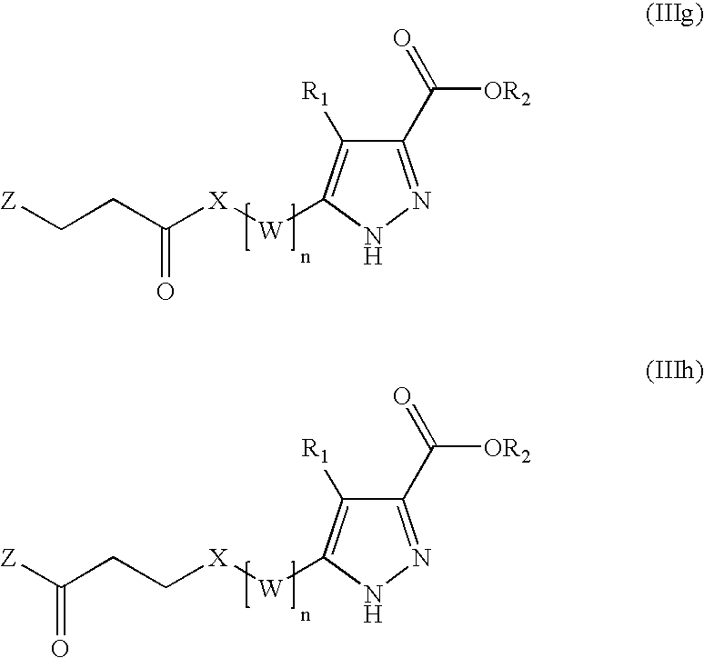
C1(C(=O)[OR2])=NNC([W][X]C(CC[Z])=O)=C1[R1].C1(C(=O)[OR2])=NNC([W][X]CCC([Z])=O)=C1[R1]
